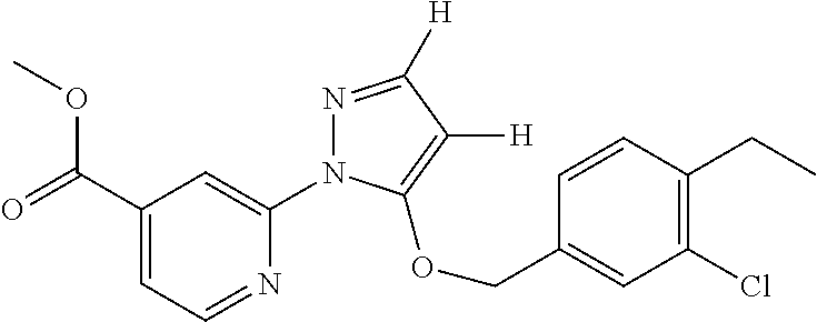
C1(C(=O)OC)=CC=NC(N2N=C([H])C([H])=C2OCC2=CC(Cl)=C(CC)C=C2)=C1
